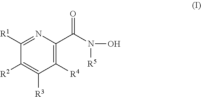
C1([R4])=C(C(N([R5])O)=O)N=C([R1])C([R2])=C1[R3]
